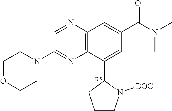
C1OCCN(C2=NC3=C(N=C2)C=C(C(N(C)C)=O)C=C3C2CCCN2[BOC])C1
